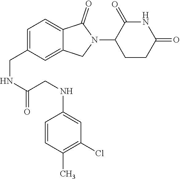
C1=C(CNC(CNC2=CC(Cl)=C(C)C=C2)=O)C=C2C(=C1)C(=O)N(C1CCC(=O)NC1=O)C2
